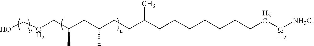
OCCCC(CC(CCC(CCCCCCCCC[NH3Cl])C)C)C
